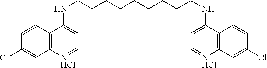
C1=CC2=C(C=C1Cl)[NHCl]=CC=C2NCCCCCCCCCNC1=CC=[NHCl]C2=C1C=CC(Cl)=C2
